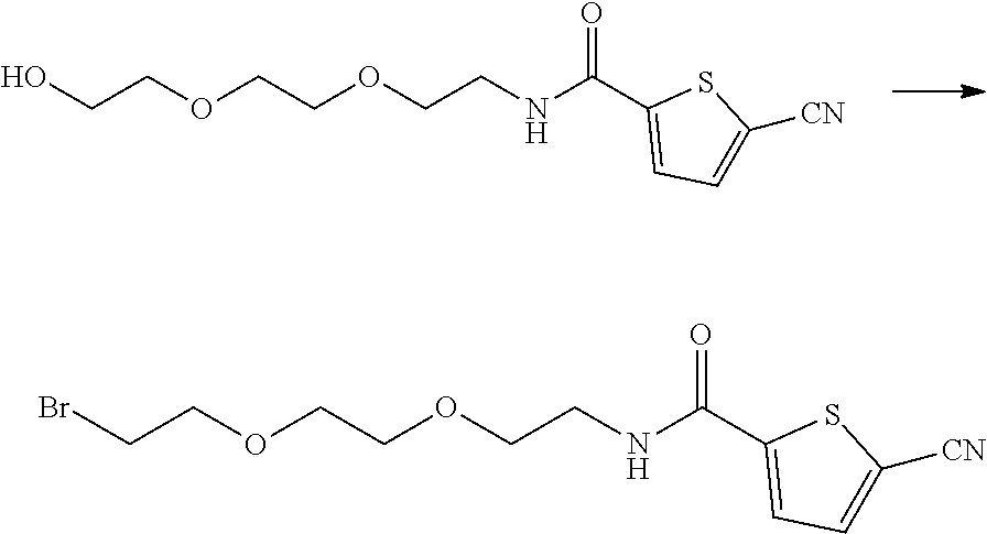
OCCOCCOCCNC(C1=CC=C([CN])S1)=O.BrCCOCCOCCNC(C1=CC=C([CN])S1)=O
